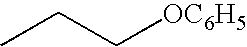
CCC[OC6H5]
